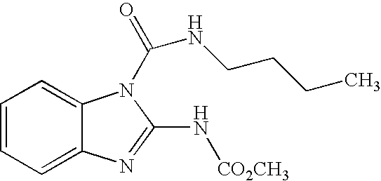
C1=CC=C2C(=C1)N(C(NCCCC)=O)C(N[CO2CH3])=N2
